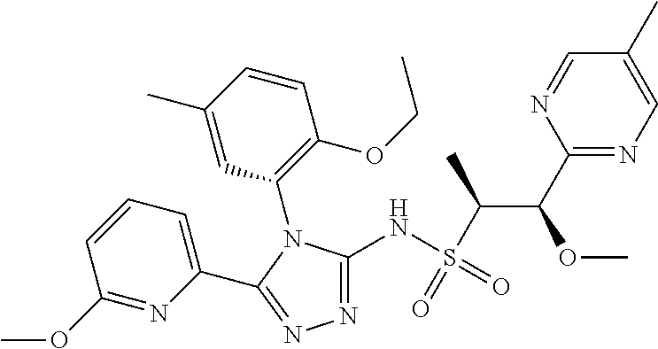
N1=C(NS(C(C(C2=NC=C(C)C=N2)OC)C)(=O)=O)N(C2=C(OCC)C=CC(C)=C2)C(C2=CC=CC(OC)=N2)=N1
